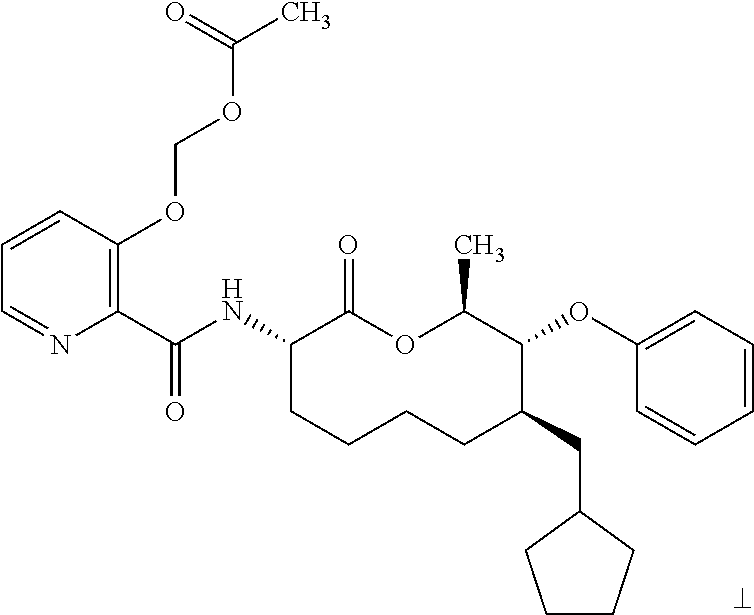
C1(C(NC2CCCCC(CC3CCCC3)C(OC3=CC=CC=C3)C(C)OC2=O)=O)=C(OCOC(C)=O)C=CC=N1
